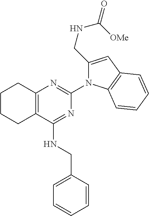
C12=C(C(NCC3=CC=CC=C3)=NC(N3C(CNC([OMe])=O)=CC4=C3C=CC=C4)=N1)CCCC2
